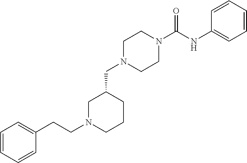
C1N(CCC2=CC=CC=C2)CCCC1CN1CCN(C(NC2=CC=CC=C2)=O)CC1
